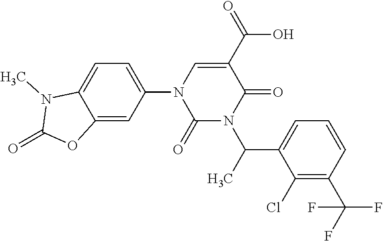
C12=CC=C(N3C(=O)N(C(C4=CC=CC(C(F)(F)F)=C4Cl)C)C(=O)C(C(O)=O)=C3)C=C1OC(=O)N2C
